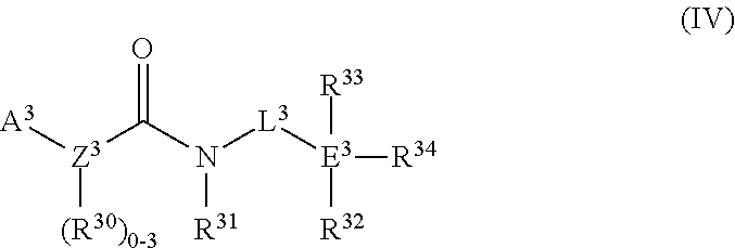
[A3][Z3](C(N([L3][E3]([R34])([R33])[R32])[R31])=O)[(R30)0-3]
